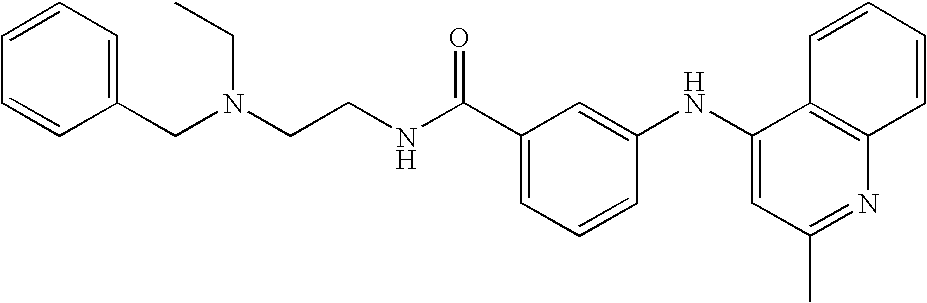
C1=CC(CN(CC)CCNC(C2=CC=CC(NC3=CC(C)=NC4=C3C=CC=C4)=C2)=O)=CC=C1
